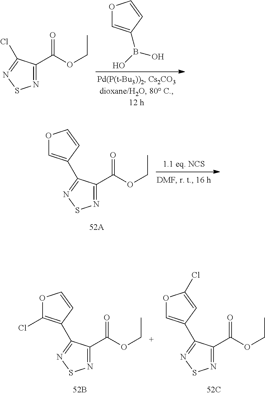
O1C=C(B(O)O)C=C1.N1=C(C(OCC)=O)C(Cl)=NS1.N1=C(C(OCC)=O)C(C2=COC=C2)=NS1.N1=C(C(OCC)=O)C(C2=C(Cl)OC=C2)=NS1.N1=C(C(OCC)=O)C(C2=COC(Cl)=C2)=NS1
